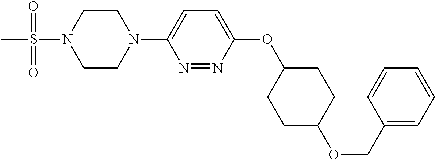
CS(=O)(=O)N1CCN(C2=CC=C(OC3CCC(OCC4=CC=CC=C4)CC3)N=N2)CC1
